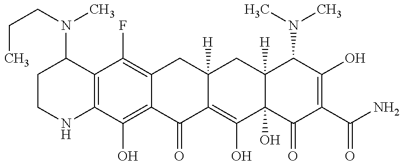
C12=C(C(O)=C3C(=C1F)CC1([H])C(=C(O)C4(O)C([H])(C1)C(N(C)C)C(O)=C(C(N)=O)C4=O)C3=O)NCCC2N(CCC)C
